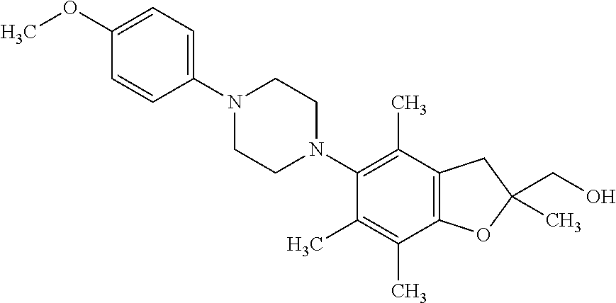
C1(OC)=CC=C(N2CCN(C3=C(C)C4=C(C(C)=C3C)OC(CO)(C)C4)CC2)C=C1
